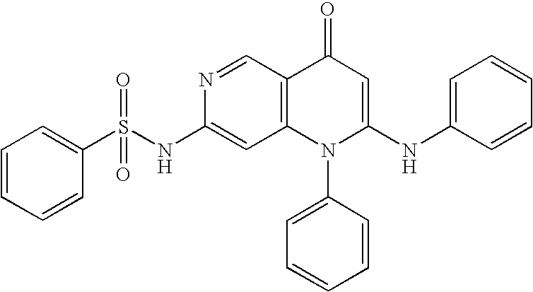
C1(NS(C2=CC=CC=C2)(=O)=O)=CC2=C(C=N1)C(=O)C=C(NC1=CC=CC=C1)N2C1=CC=CC=C1
